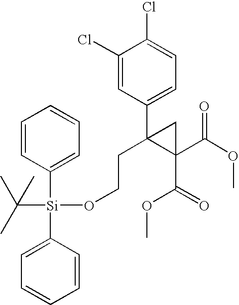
C1=CC([Si](C2=CC=CC=C2)(OCCC2(C3=CC=C(Cl)C(Cl)=C3)C(C(OC)=O)(C(OC)=O)C2)C(C)(C)C)=CC=C1
